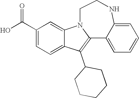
C1(C(O)=O)=CC=C2C(=C1)N1C(=C2C2CCCCC2)C2=CC=CC=C2NCC1
